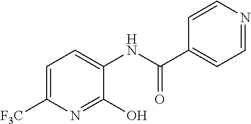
C1=C([F3C])N=C(O)C(NC(=O)C2=CC=NC=C2)=C1
